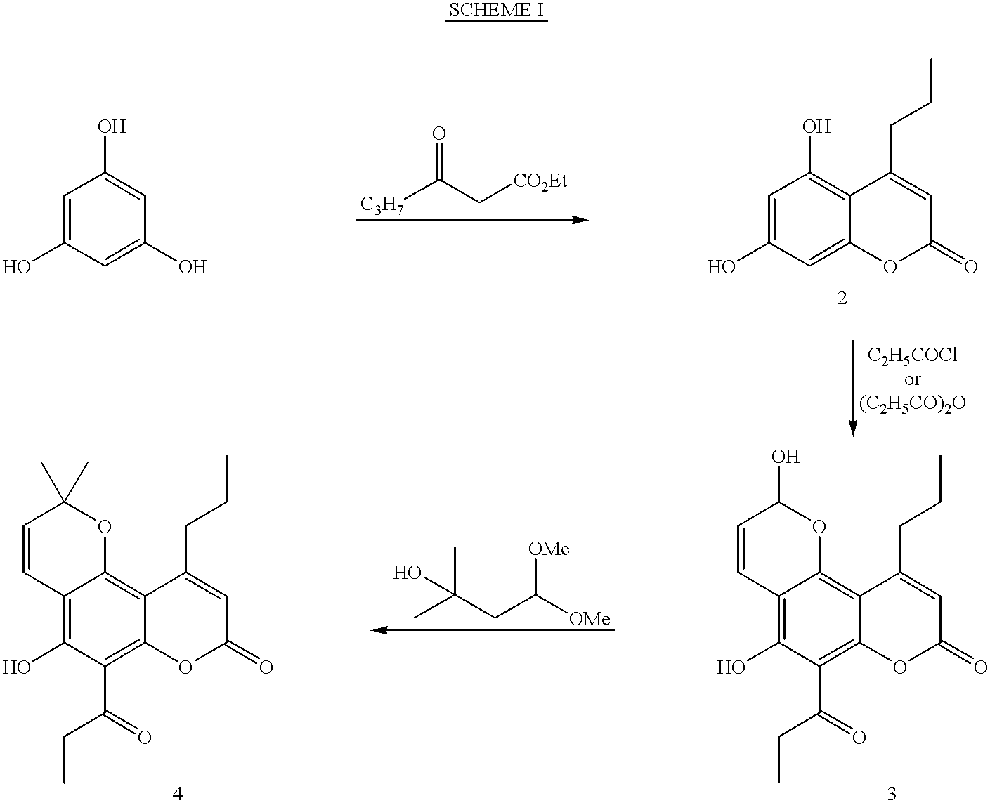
C1=C(O)C=C(O)C=C1O.[C3H7]C(C[CO2Et])=O.C1=C(O)C=C2C(=C1O)C(CCC)=CC(=O)O2.C12=C(O)C(C(CC)=O)=C3C(=C1OC(O)C=C2)C(CCC)=CC(=O)O3.OC(C)(C)CC([OMe])[OMe].C12=C(O)C(C(CC)=O)=C3C(=C1OC(C)(C)C=C2)C(CCC)=CC(=O)O3
